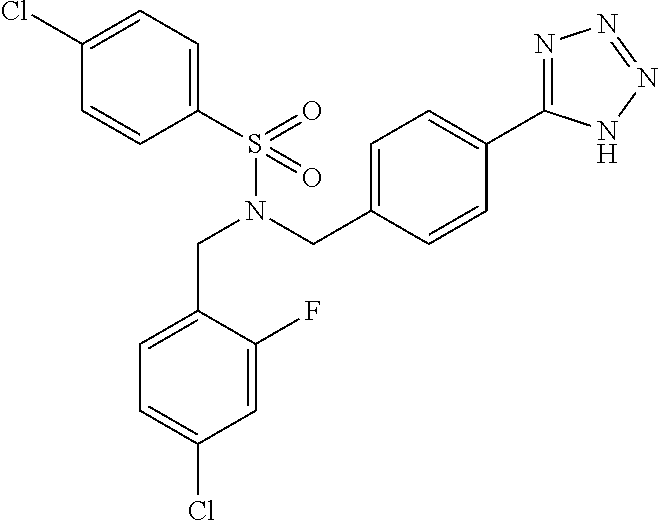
C1(Cl)=CC=C(S(N(CC2=CC=C(C3=NN=NN3)C=C2)CC2=CC=C(Cl)C=C2F)(=O)=O)C=C1
